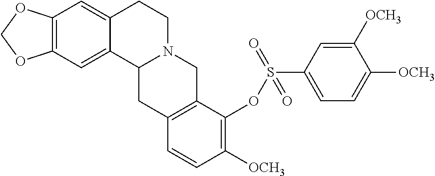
C12=C(C=C3C(=C1)CCN1C3CC3=C(C1)C(OS(C1=CC=C([OCH3])C([OCH3])=C1)(=O)=O)=C([OCH3])C=C3)OCO2
